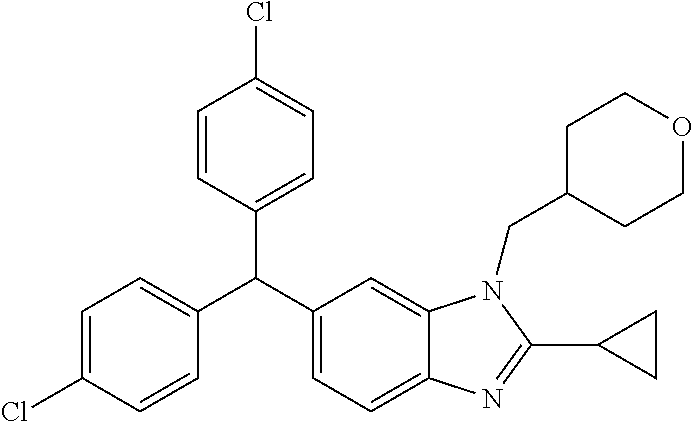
C1=C(Cl)C=CC(C(C2=CC=C3C(=C2)N(CC2CCOCC2)C(C2CC2)=N3)C2=CC=C(Cl)C=C2)=C1
